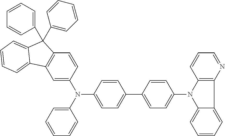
C1=C(N(C2=CC=C(C3=CC=C(N4C5=CC=CC=C5C5=C4C=CC=N5)C=C3)C=C2)C2=CC=CC=C2)C=CC2=C1C1=CC=CC=C1C2(C1=CC=CC=C1)C1=CC=CC=C1
